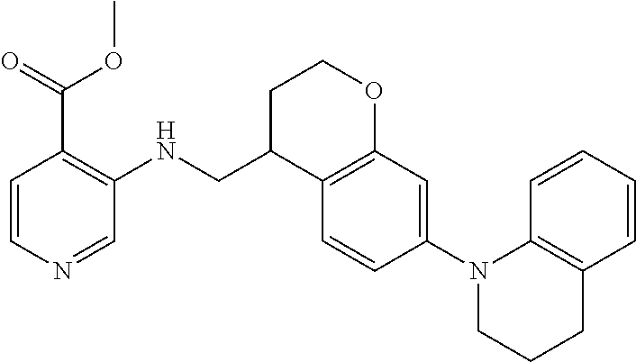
C1=CC(N2C3=C(C=CC=C3)CCC2)=CC2=C1C(CNC1=C(C(OC)=O)C=CN=C1)CCO2
